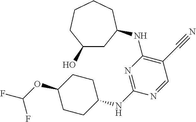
C1CC(NC2=NC(NC3CC(O)CCCC3)=C(C#N)C=N2)CCC1OC(F)F
